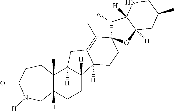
C1CC2([H])C([H])(CC3=C(C)C4(C(C)C5([H])C([H])(O4)CC(C)CN5)CCC23[H])C2(C)C1([H])CN([H])C(=O)CC2
